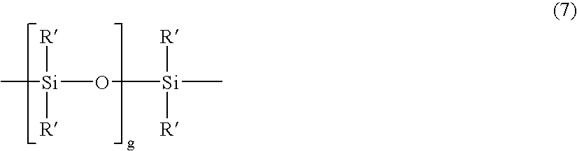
C[Si]([R])([R])O[Si]([R])([R])C
